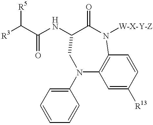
N1(C2=CC=CC=C2)CC(NC(=O)C([R5])[R3])C(=O)N([W-X-Y-Z])C2=C1C=C([R13])C=C2
